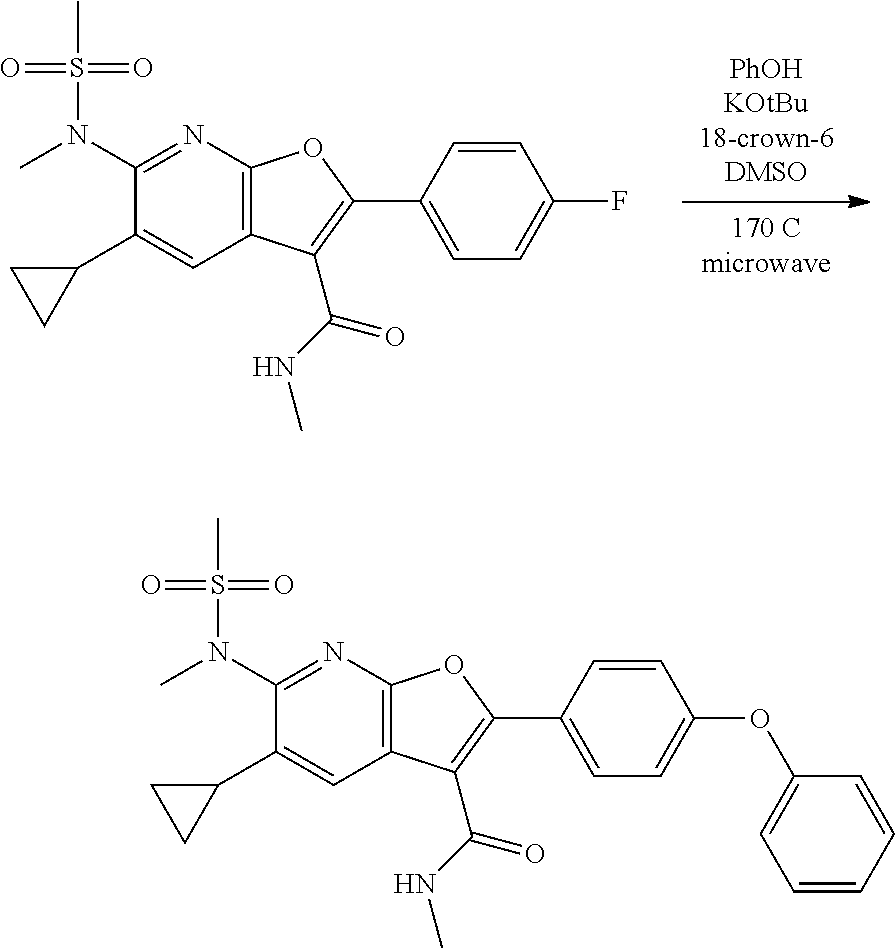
CS(=O)(=O)N(C1=NC2=C(C=C1C1CC1)C(C(=O)NC)=C(C1=CC=C(F)C=C1)O2)C.CS(=O)(=O)N(C1=NC2=C(C=C1C1CC1)C(C(=O)NC)=C(C1=CC=C(OC3=CC=CC=C3)C=C1)O2)C
